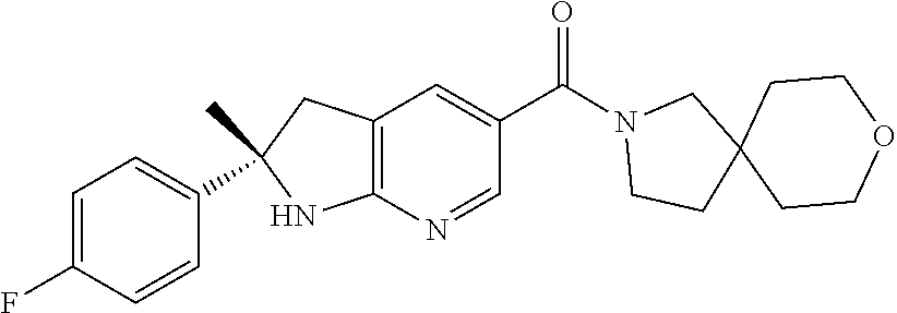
C12=C(N=CC(C(=O)N3CCC4(C3)CCOCC4)=C1)NC(C1=CC=C(F)C=C1)(C)C2
